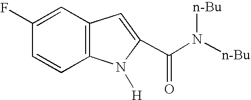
C1=C(F)C=CC2=C1C=C(C(N([n-Bu])[n-Bu])=O)N2[H]
